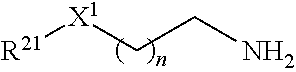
[R21][X1]CCN
